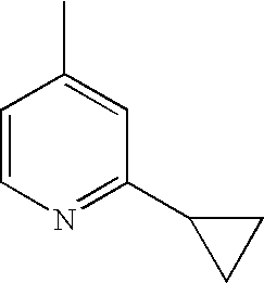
C1=CN=C(C2CC2)C=C1C
